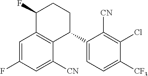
C1=C(F)C=C([CN])C2=C1C(F)CCC2C1=CC=C([CF3])C(Cl)=C1[CN]
